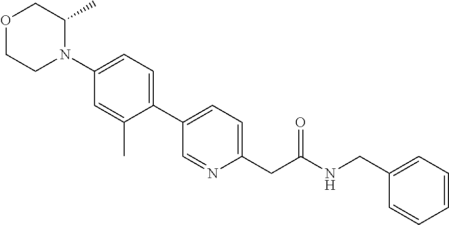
C1(C2=CC=C(CC(NCC3=CC=CC=C3)=O)N=C2)=CC=C(N2C(C)COCC2)C=C1C
